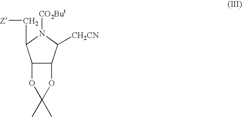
C12C(C([CH2CN])N([CO2But])C1C[Z])OC(C)(C)O2
